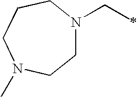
C1N(CC)CCCN(C)C1
